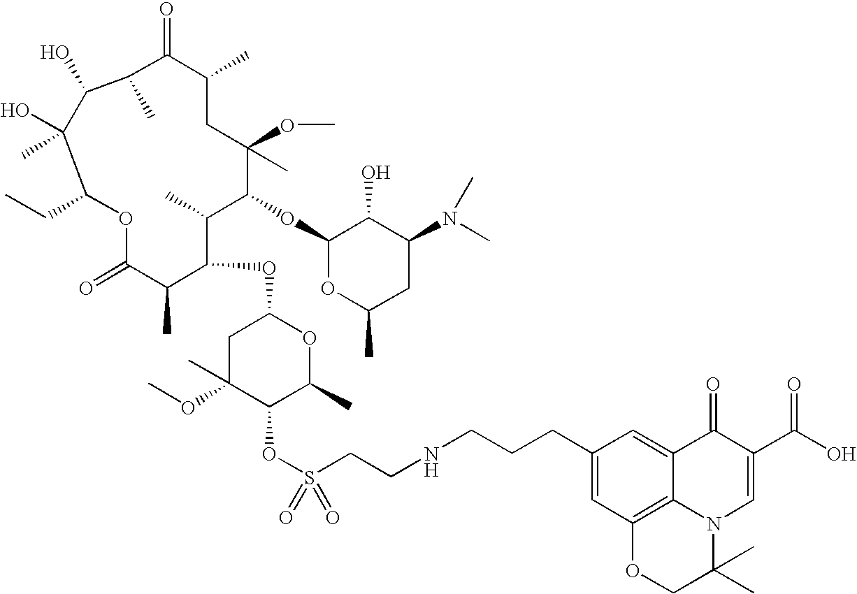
C1C(OC)(C)C(OS(CCNCCCC2=CC3=C4C(=C2)C(=O)C(C(O)=O)=CN4C(C)(C)CO3)(=O)=O)C(C)OC1OC1C(C)C(OC2OC(C)CC(N(C)C)C2O)C(OC)(C)CC(C)C(=O)C(C)C(O)C(O)(C)C(CC)OC(=O)C1C
